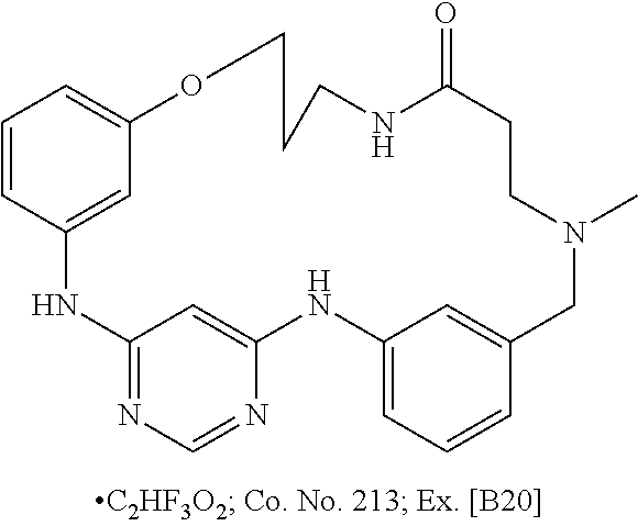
C12=NC=NC(=C1)NC1=CC=CC(=C1)CN(C)CCC(=O)NCCCOC1=CC=CC(=C1)N2
